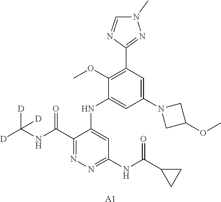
C1(C(NC([D])([D])[D])=O)=NN=C(NC(C2CC2)=O)C=C1NC1=CC(N2CC(OC)C2)=CC(C2=NN(C)C=N2)=C1OC.[A1]
